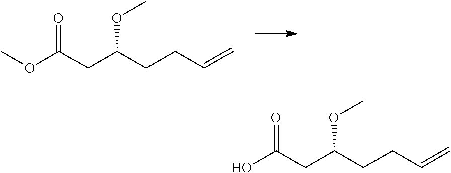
O(C(CC(CCC=C)OC)=O)C.OC(CC(CCC=C)OC)=O
